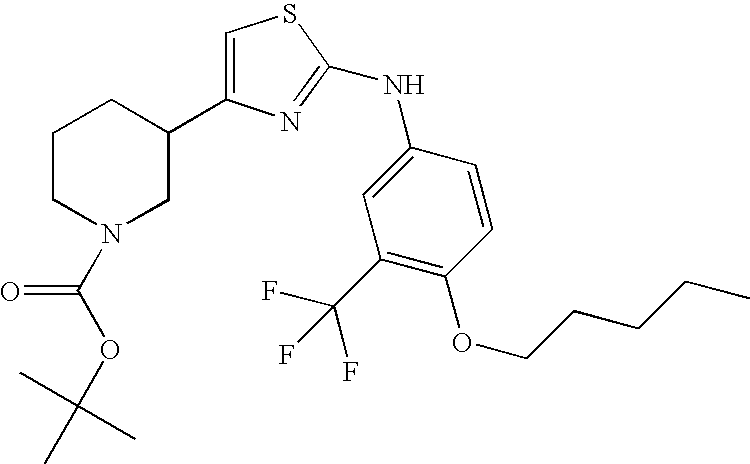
C1CN(C(OC(C)(C)C)=O)CC(C2=CSC(NC3=CC(C(F)(F)F)=C(OCCCCC)C=C3)=N2)C1
